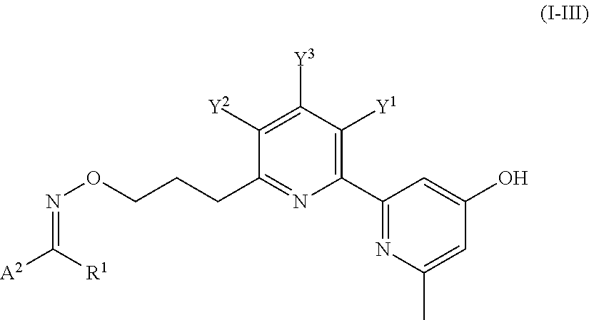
C(ON=C([A2])[R1])CCC1=NC(C2=NC(C)=CC(O)=C2)=C([Y1])C([Y3])=C1[Y2]
